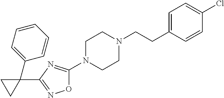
O1C(N2CCN(CCC3=CC=C(Cl)C=C3)CC2)=NC(C2(C3=CC=CC=C3)CC2)=N1
